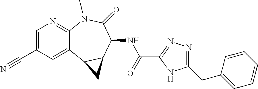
C1=C(C#N)C=C2C(=N1)N(C)C(=O)C(NC(C1=NN=C(CC3=CC=CC=C3)N1)=O)C1C2C1
